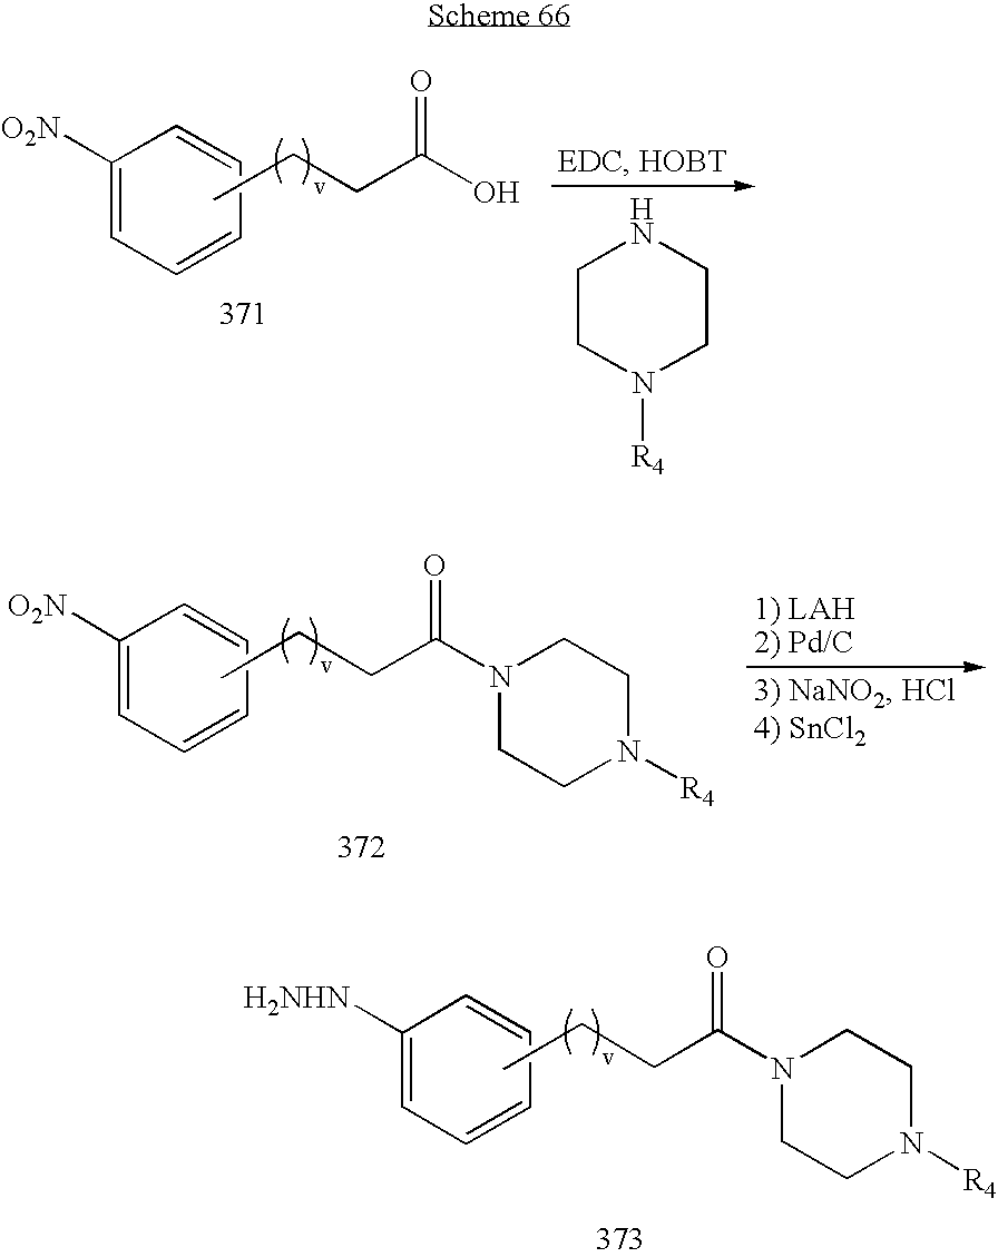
C1([O2N])=CC=CC=C1.CCCC(O)=O.C1CN([R4])CCN1.C1([O2N])=CC=CC=C1.CCCC(N1CCN([R4])CC1)=O.C1([H2NHN])=CC=CC=C1.CCCC(N1CCN([R4])CC1)=O
